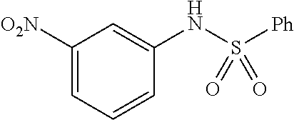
C1([O2N])=CC=CC(NS([Ph])(=O)=O)=C1
